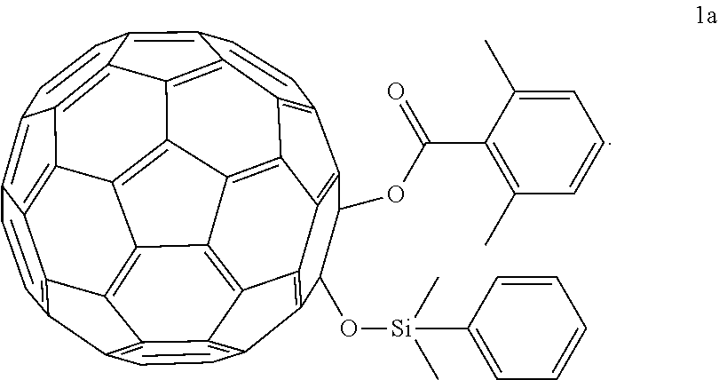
C1(OC(C2=C(C)C=CC=C2C)=O)C(O[Si](C)(C)C2=CC=CC=C2)C2=C3C4=C1C1=C5C4=C4C6=C3C3=C2C=CC2=C3C3=C6C6=C4C4=C5C(=C5C=CC7=C8C(=C6C7=C45)C3=C2C=C8)C=C1
